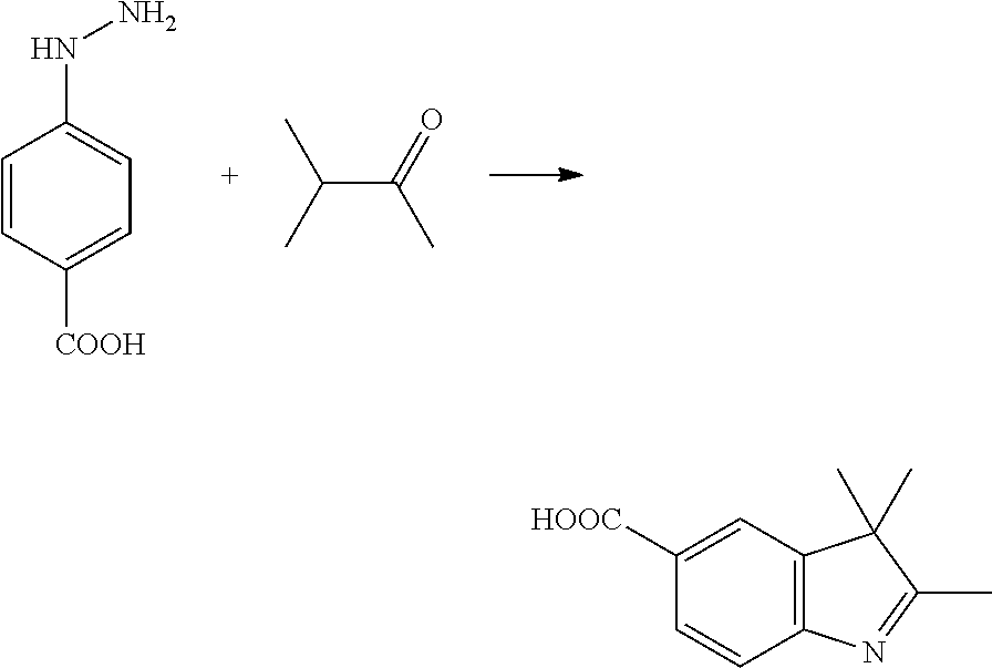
C1=CC([COOH])=CC=C1NN.CC(C)C(=O)C.C12=C(C=C([HOOC])C=C1)C(C)(C)C(C)=N2
